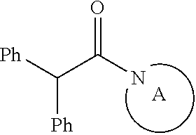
[Ph]C(C(=O)N)[Ph].[A]
